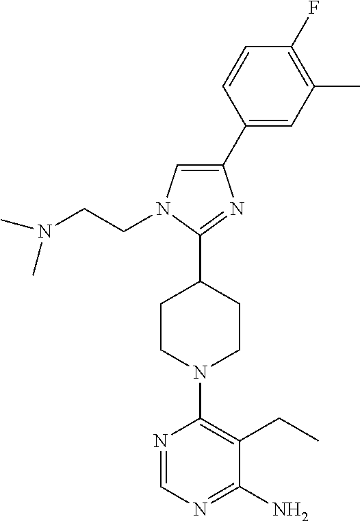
C1(C2CCN(C3=C(CC)C(N)=NC=N3)CC2)=NC(C2=CC(C)=C(F)C=C2)=CN1CCN(C)C
